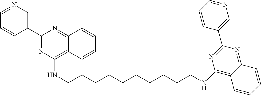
C1(C2=CN=CC=C2)=NC(NCCCCCCCCCCNC2=C3C(=NC(C4=CN=CC=C4)=N2)C=CC=C3)=C2C(=N1)C=CC=C2
